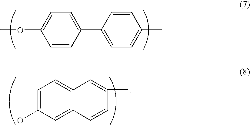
C1=CC(OC)=CC=C1C1=CC=C(C)C=C1.C1=C(OC)C=C2C(=C1)C=C(C)C=C2
